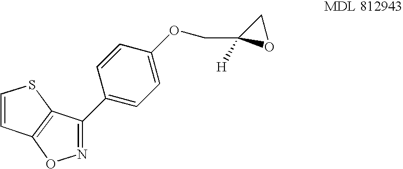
C1=CC(OCC2([H])OC2)=CC=C1C1=NOC2=C1SC=C2
